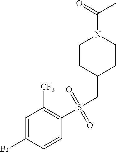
C1CC(CS(C2=C([CF3])C=C(Br)C=C2)(=O)=O)CCN1C(C)=O
